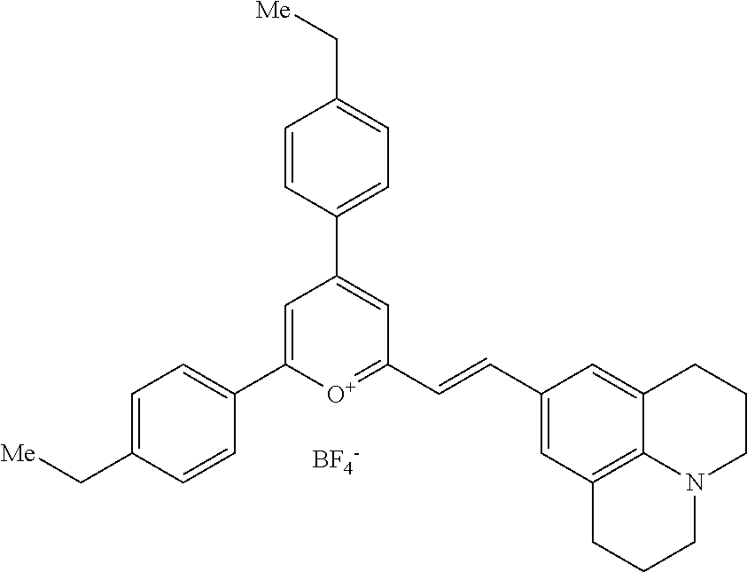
[BF4-].C1=C(C2=CC=C(C[Me])C=C2)[O+]=C(C=CC2=CC3=C4C(=C2)CCCN4CCC3)C=C1C1=CC=C(C[Me])C=C1
